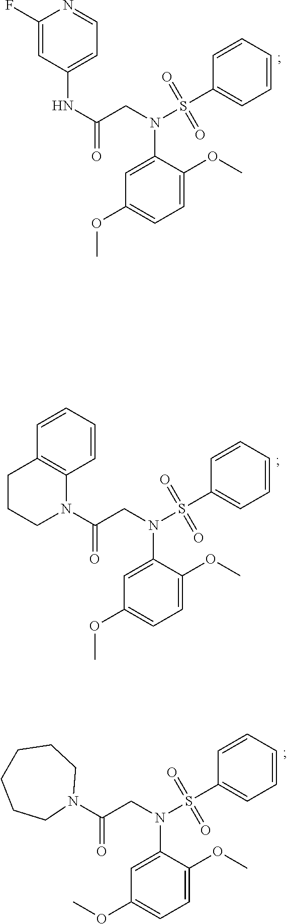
C1=C(F)N=CC=C1NC(=O)CN(C1=CC(OC)=CC=C1OC)S(=O)(C1=CC=CC=C1)=O.C12=C(C=CC=C1)N(C(=O)CN(C1=CC(OC)=CC=C1OC)S(=O)(C1=CC=CC=C1)=O)CCC2.N1(C(=O)CN(C2=CC(OC)=CC=C2OC)S(=O)(C2=CC=CC=C2)=O)CCCCCC1
